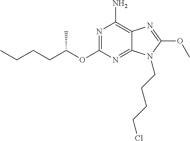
N1=C(OC(CCCC)C)N=C2C(=C1N)N=C(OC)N2CCCCCl
